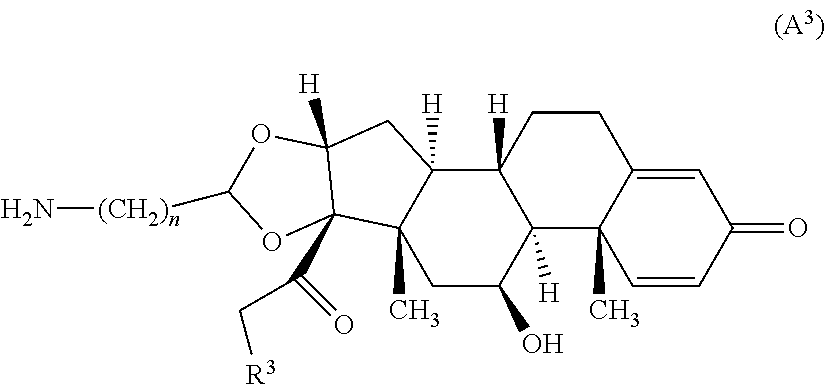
N[(CH2)n]C1OC2([H])CC3([H])C4([H])C([H])(C(O)CC3(C)C2(C(=O)C[R3])O1)C1(C)C(=CC(=O)C=C1)CC4
